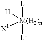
[M(H2)n]([L1])([L])([H])[X1]
